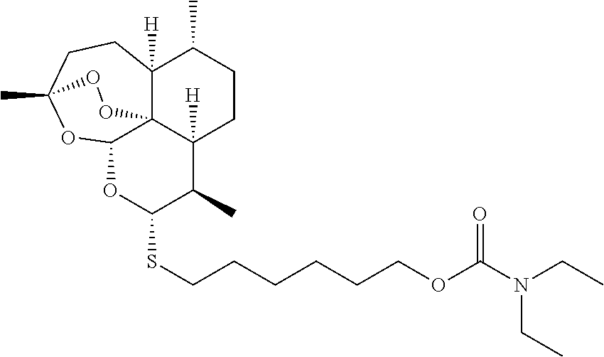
S(CCCCCCOC(N(CC)CC)=O)C1OC2OC3(C)CCC4([H])C(C)CCC([H])(C1C)C24OO3
